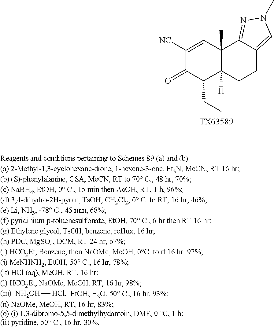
[NH2OH][HCl].[TX63589].C1([NC])=CC2(C)C([H])(C(CC)C1=O)CCC1=CN(C)N=C21
